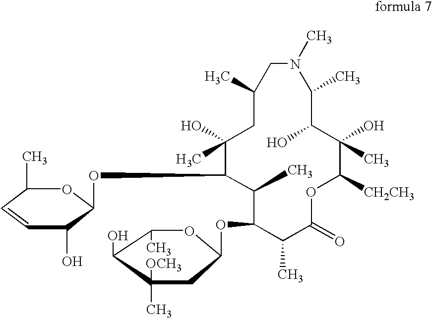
C1(C)C(OC2CC(C)([OCH3])C(O)C(C)O2)C(C)C(=O)OC([CH2CH3])C(O)(C)C(O)C(C)N(C)CC(C)CC(O)(C)C1OC1C(O)C=CC(C)O1
